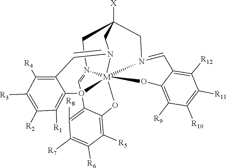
C[M]1234OC5=C([R9])C([R10])=C([R11])C([R12])=C5C=NCC5([X])CCN1=CO2(C1=C([R8])C([R7])=C([R6])C([R5])=C1O3)C1=C([R1])C([R2])=C([R3])C([R4])=C1C=N4C5
